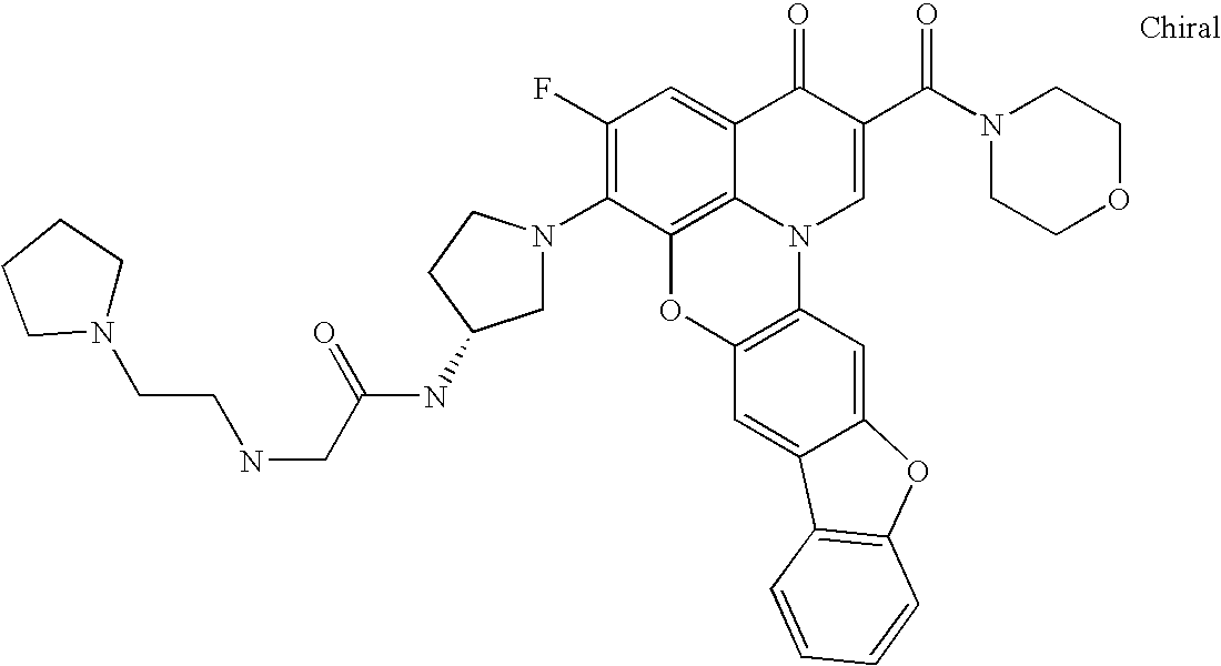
C1(F)=C(N2CC(NC(CNCCN3CCCC3)=O)CC2)C2=C3C(=C1)C(=O)C(C(N1CCOCC1)=O)=CN3C1=C(O2)C=C2C(=C1)OC1=C2C=CC=C1
